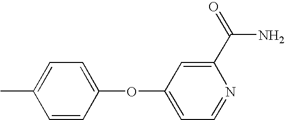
C1=CC(OC2=CC=NC(C(=O)N)=C2)=CC=C1C
